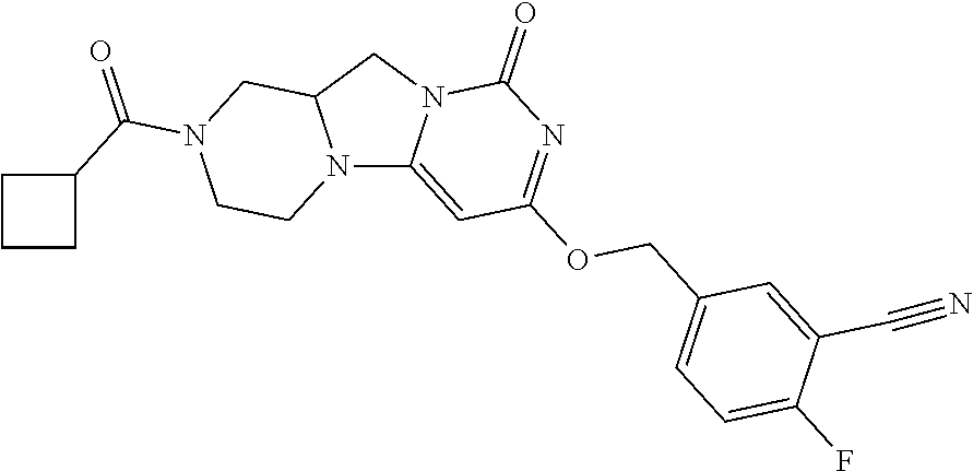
N12C3=CC(OCC4=CC=C(F)C(C#N)=C4)=NC(=O)N3CC1CN(C(=O)C1CCC1)CC2
